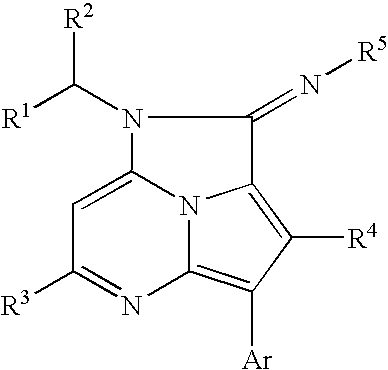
C1=C2N3C(=C([Ar])C([R4])=C3C(=N[R5])N2C([R1])[R2])N=C1[R3]
